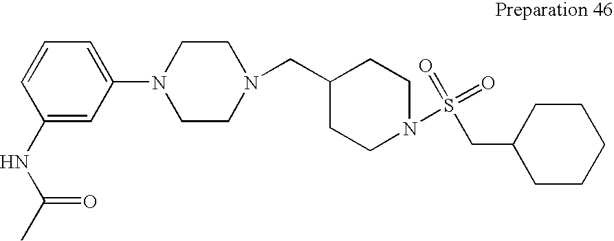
C1(NC(C)=O)=CC(N2CCN(CC3CCN(S(=O)(=O)CC4CCCCC4)CC3)CC2)=CC=C1
